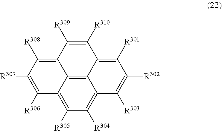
C12=C([R305])C([R304])=C3C4=C1C(=C([R308])C([R307])=C2[R306])C([R309])=C([R310])C4=C([R301])C([R302])=C3[R303]
